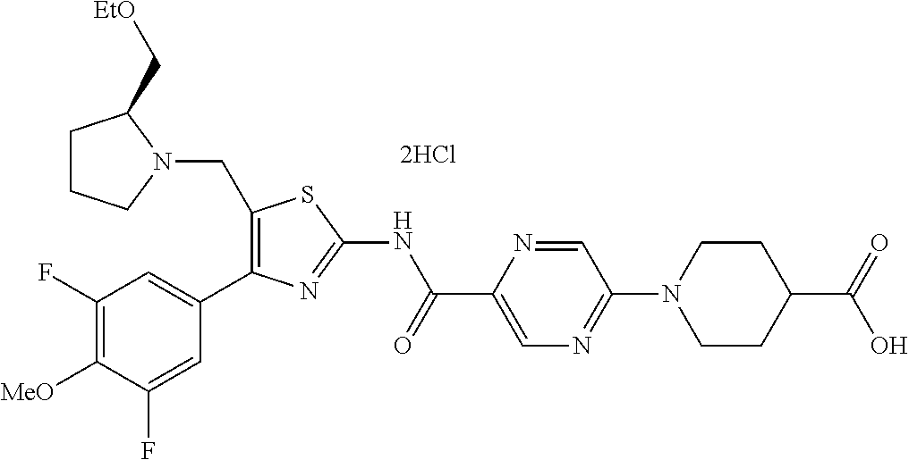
[MeO]C1=C(F)C=C(C2=C(CN3CCCC3C[EtO])SC(NC(C3=CN=C(N4CCC(C(=O)O)CC4)C=N3)=O)=N2)C=C1F
